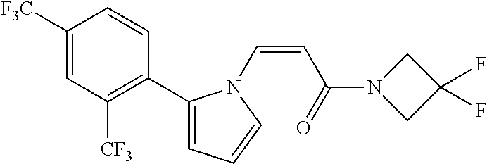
C(=CC(N1CC(F)(F)C1)=O)N1C(C2=C([CF3])C=C([F3C])C=C2)=CC=C1
